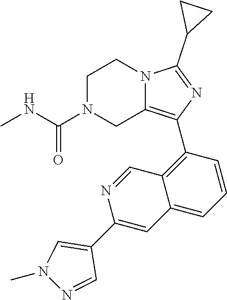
C1N(C(NC)=O)CC2=C(C3=C4C(=CC=C3)C=C(C3=CN(C)N=C3)N=C4)N=C(C3CC3)N2C1
